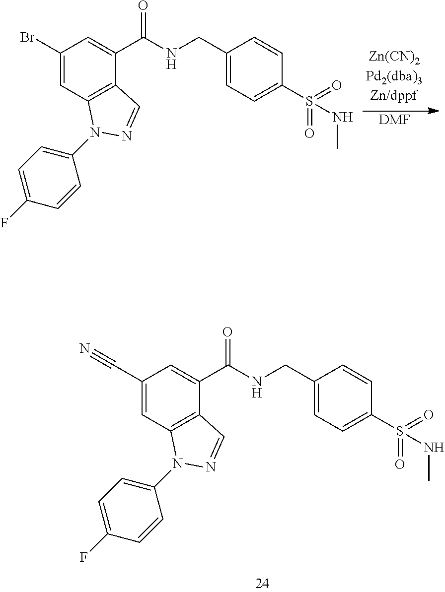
C1(C#N)=CC2=C(C(C(NCC3=CC=C(S(=O)(=O)NC)C=C3)=O)=C1)C=NN2C1=CC=C(F)C=C1.C1(Br)=CC2=C(C(C(NCC3=CC=C(S(=O)(=O)NC)C=C3)=O)=C1)C=NN2C1=CC=C(F)C=C1.[DMF]
